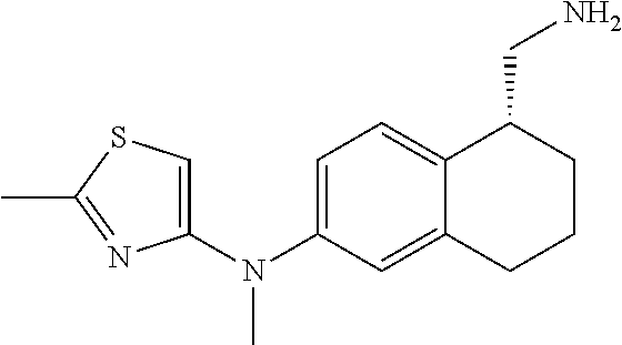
C1(N(C2=CC=C3C(=C2)CCCC3CN)C)=CSC(C)=N1
